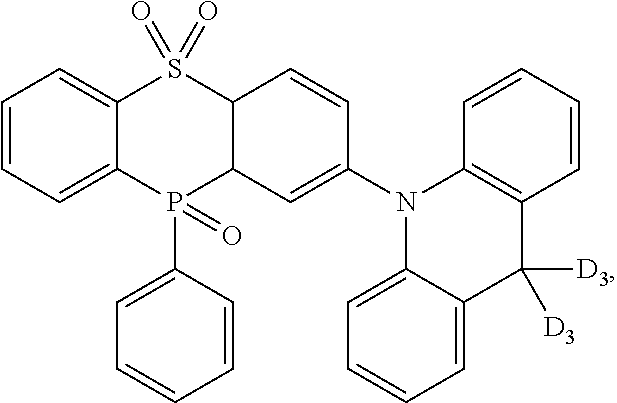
C1=CC=C2C(=C1)S(=O)(=O)C1C(P2(C2=CC=CC=C2)=O)C=C(N2C3=CC=CC=C3C([D3])([D3])C3=C2C=CC=C3)C=C1
